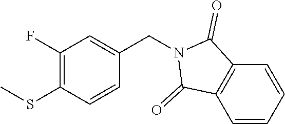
C1=CC=CC2=C1C(=O)N(CC1=CC(F)=C(SC)C=C1)C2=O
